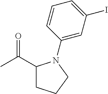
CC(C1CCCN1C1=CC(I)=CC=C1)=O
